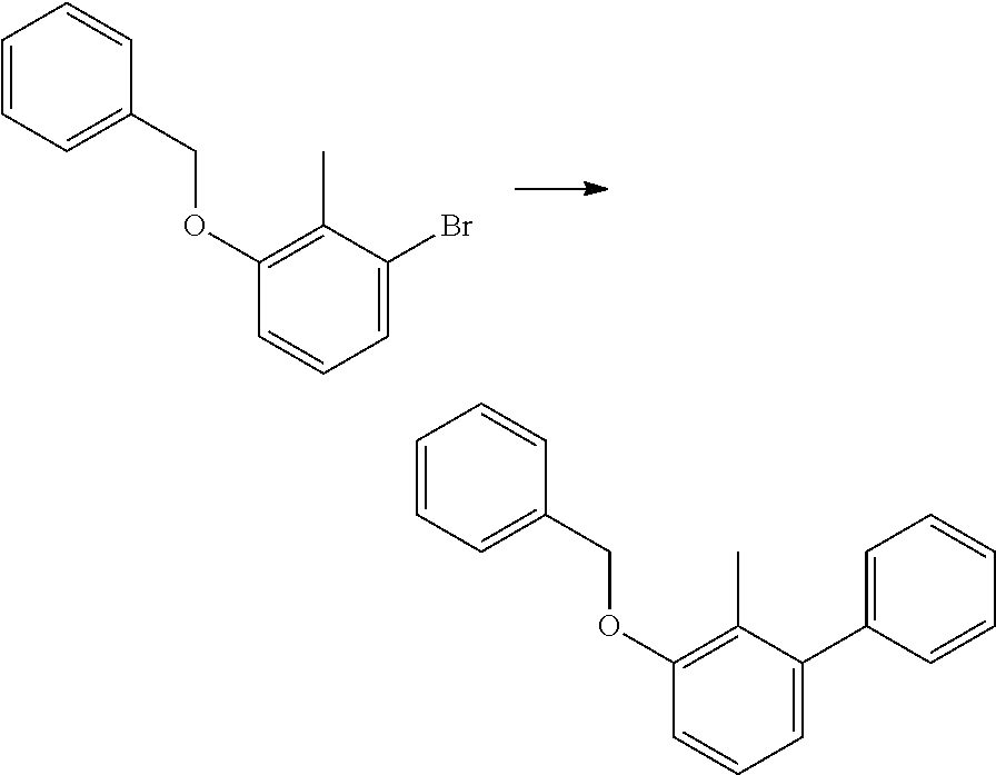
C1=CC=C(Br)C(C)=C1OCC1=CC=CC=C1.C1=CC=C(C2=CC=CC=C2)C(C)=C1OCC1=CC=CC=C1
